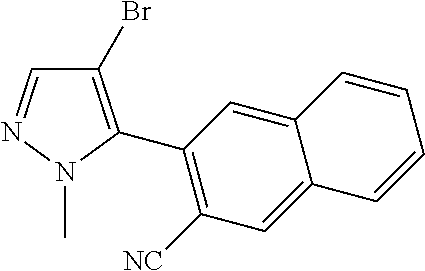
C1=NN(C)C(C2=C([NC])C=C3C(=C2)C=CC=C3)=C1Br
